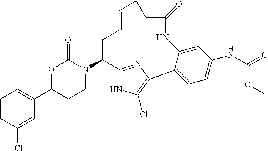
C1=CC(Cl)=CC(C2CCN(C3C4=NC(=C(Cl)N4)C4=CC=C(NC(=O)OC)C=C4NC(=O)CCC=CC3)C(=O)O2)=C1
